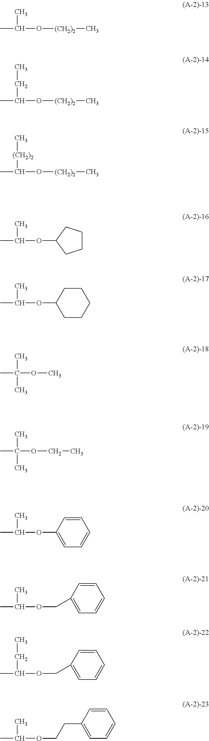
CC(C)O[(CH2)2]C.CC(CC)O[(CH2)2]C.CC([(CH2)2]C)O[(CH2)2]C.CC(C)OC1CCCC1.CC(C)OC1CCCCC1.CC(C)(C)OC.CC(C)(C)OCC.CC(C)OC1=CC=CC=C1.CC(C)OCC1=CC=CC=C1.CC(CC)OCC1=CC=CC=C1.CC(C)OCCC1=CC=CC=C1
